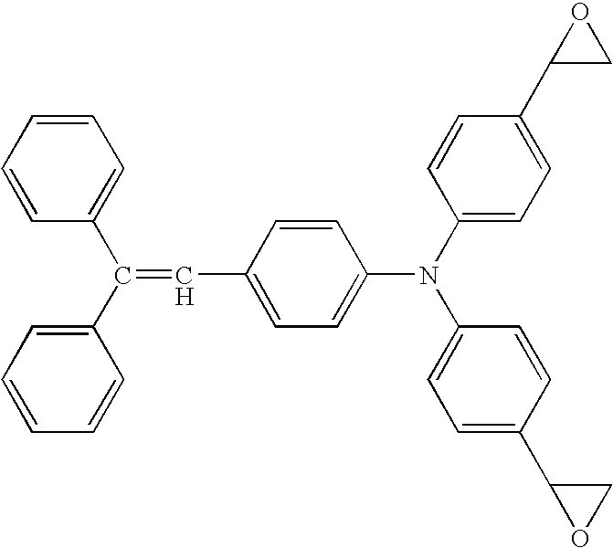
C1=CC=CC=C1C(C1=CC=CC=C1)=CC1=CC=C(N(C2=CC=C(C3CO3)C=C2)C2=CC=C(C3OC3)C=C2)C=C1
